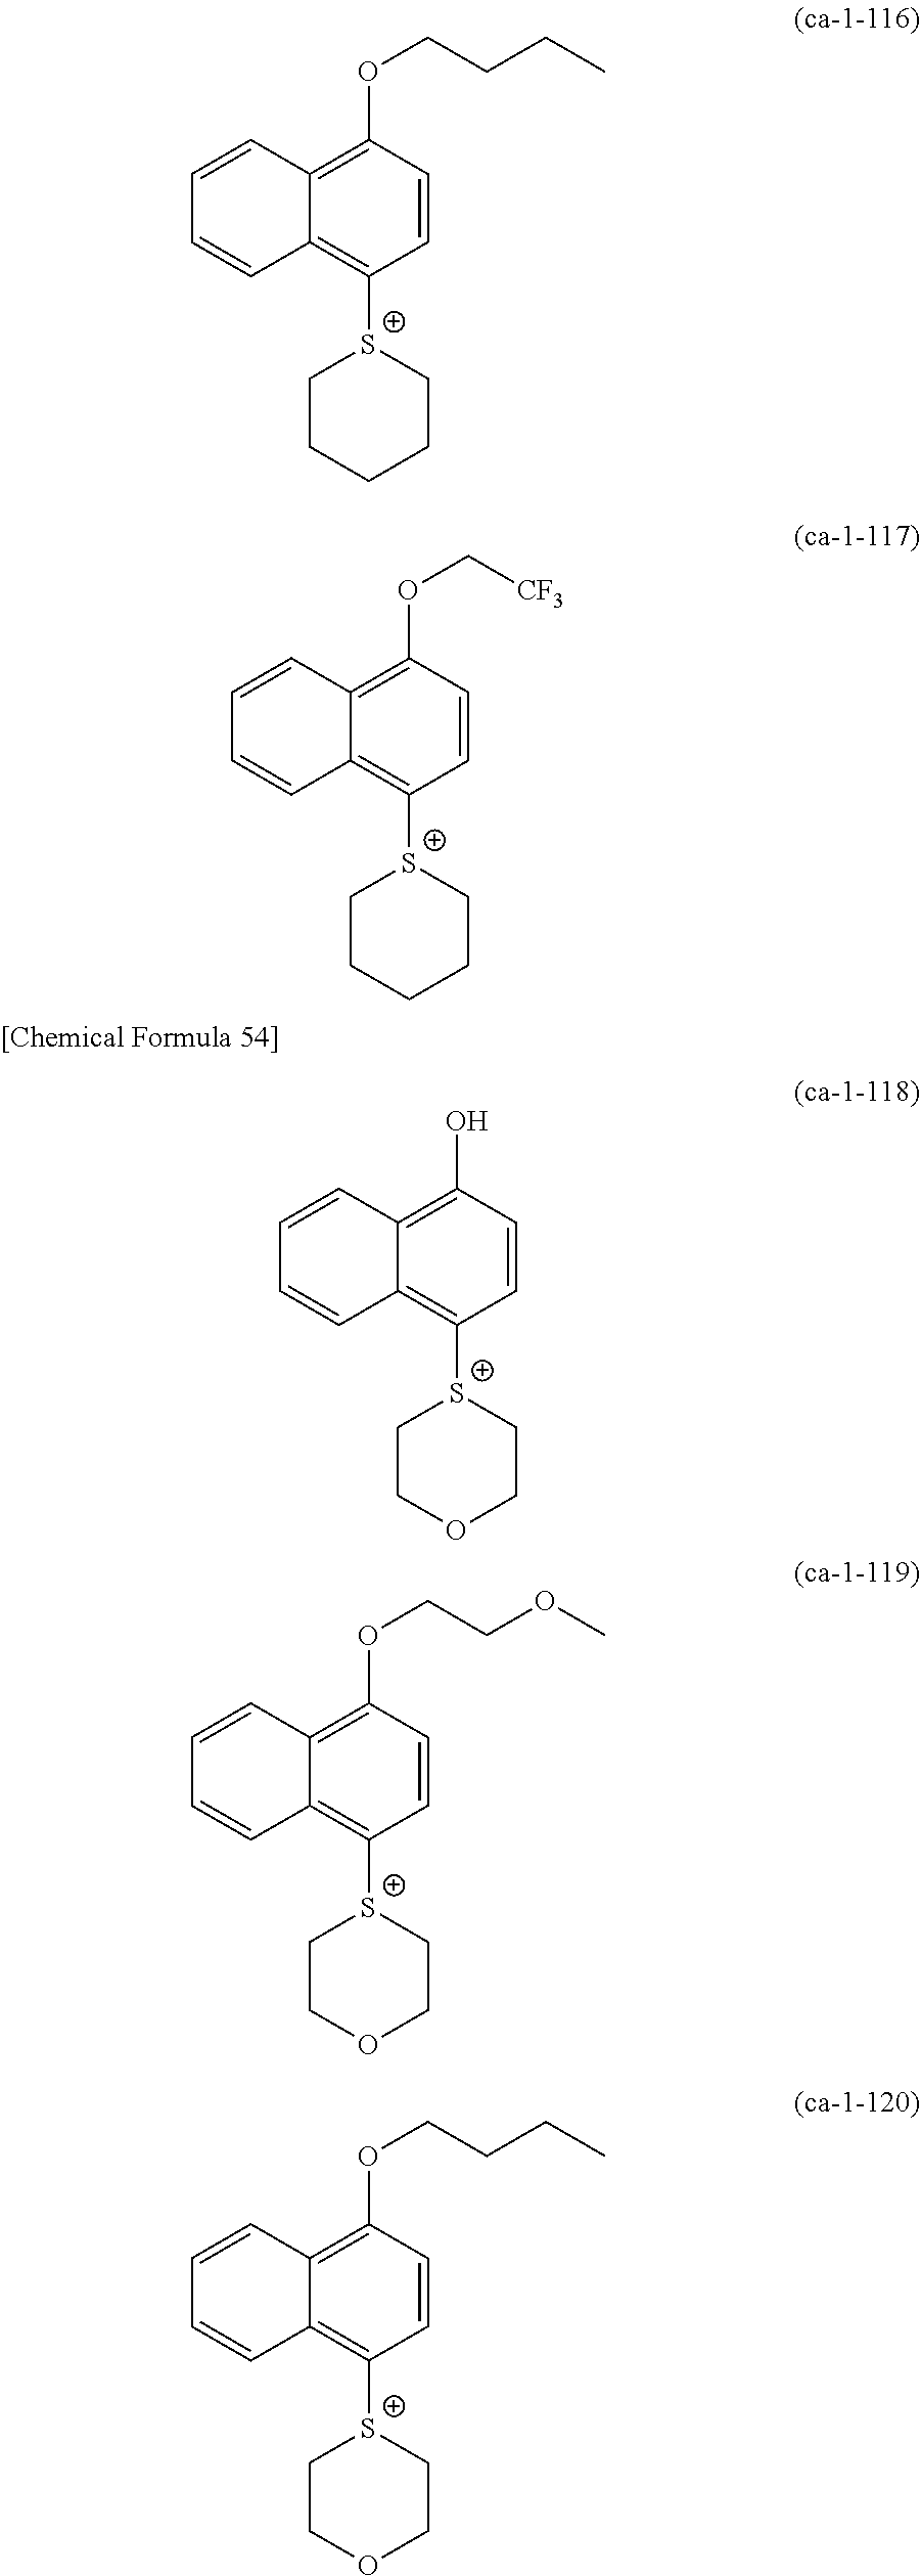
[S+]1(C2=C3C(=C(OCCCC)C=C2)C=CC=C3)CCCCC1.[S+]1(C2=C3C(=C(OC[CF3])C=C2)C=CC=C3)CCCCC1.[S+]1(C2=C3C(=C(O)C=C2)C=CC=C3)CCOCC1.[S+]1(C2=C3C(=C(OCCOC)C=C2)C=CC=C3)CCOCC1.[S+]1(C2=C3C(=C(OCCCC)C=C2)C=CC=C3)CCOCC1
